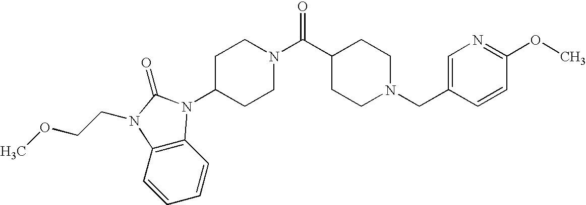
C1=CC2=C(C=C1)N(CCOC)C(=O)N2C1CCN(C(C2CCN(CC3=CN=C(OC)C=C3)CC2)=O)CC1
